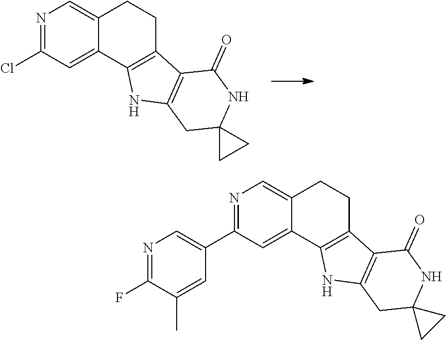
N1=C(Cl)C=C2C(=C1)CCC1=C2NC2=C1C(=O)NC1(C2)CC1.N1=C(C2=CN=C(F)C(C)=C2)C=C2C(=C1)CCC1=C2NC2=C1C(=O)NC1(C2)CC1
